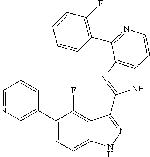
C1=C(C2=CC=C3C(=C2F)C(C2=NC4=C(N2)C=CN=C4C2=C(F)C=CC=C2)=NN3)C=CC=N1
